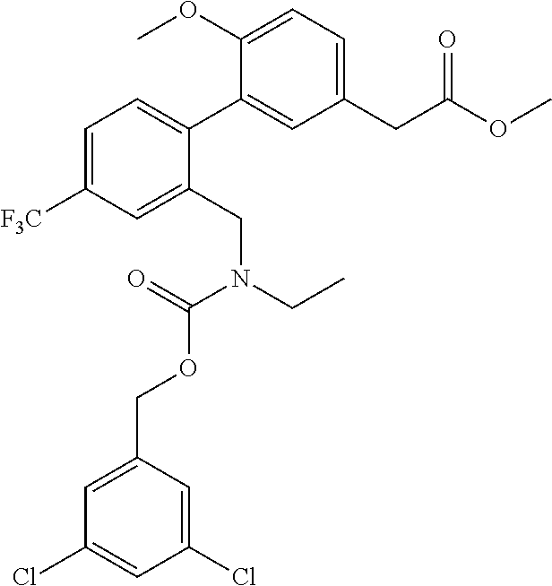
C1(CC(OC)=O)=CC=C(OC)C(C2=CC=C([F3C])C=C2CN(CC)C(=O)OCC2=CC(Cl)=CC(Cl)=C2)=C1
